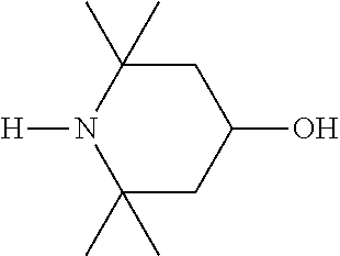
C1(C)(C)N([H])C(C)(C)CC(O)C1
